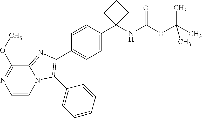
N12C(=NC(C3=CC=C(C4(NC(OC(C)(C)C)=O)CCC4)C=C3)=C1C1=CC=CC=C1)C(OC)=NC=C2
